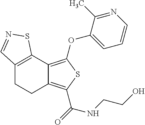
C12=C(C3=C(OC4=CC=CN=C4C)SC(C(=O)NCCO)=C3CC1)SN=C2
